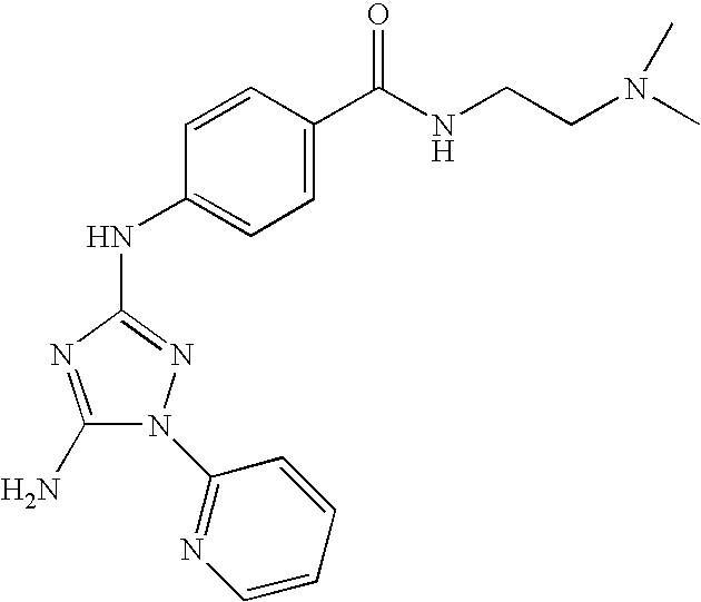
C1(N)=NC(NC2=CC=C(C(NCCN(C)C)=O)C=C2)=NN1C1=NC=CC=C1
